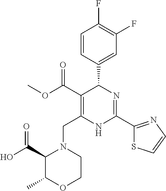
C1=CC(C2C(C(=O)OC)=C(CN3C(C(O)=O)C(C)OCC3)NC(C3=NC=CS3)=N2)=CC(F)=C1F
